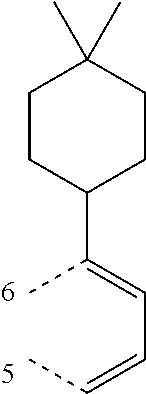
CC(=CC=CC)C1CCC(C)(C)CC1
